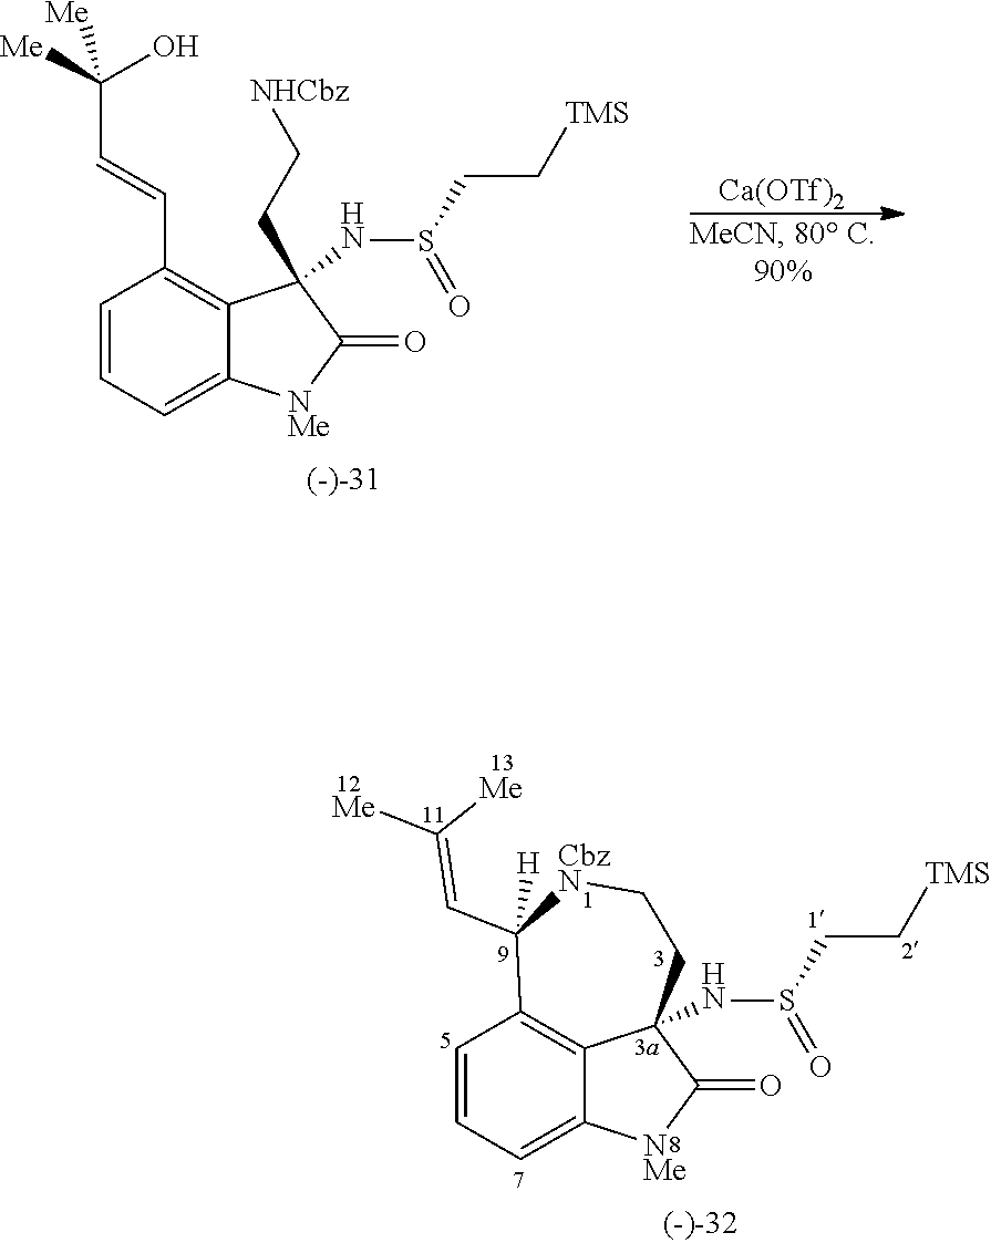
C1=CC=C2C(=C1C=CC([Me])(O)[Me])C(NS(CC[TMS])=O)(CC[NHCbz])C(=O)[NMe]2.[Ca(OTf)2].C1=CC=C2C3=C1C(C=C([Me])[Me])([H])[CbzN]CCC3(NS(CC[TMS])=O)C(=O)[NMe]2
